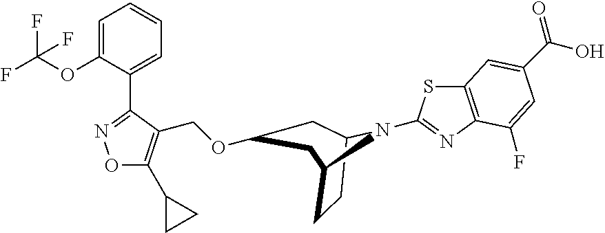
C1=C(OC(F)(F)F)C(C2=NOC(C3CC3)=C2COC2CC3CCC(N3C3=NC4=C(S3)C=C(C(=O)O)C=C4F)C2)=CC=C1
